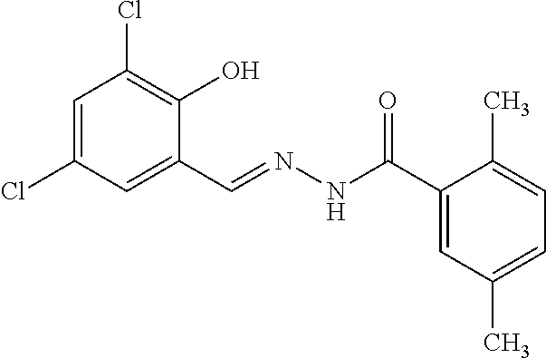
C1=C(Cl)C=C(C=NNC(C2=CC(C)=CC=C2C)=O)C(O)=C1Cl
